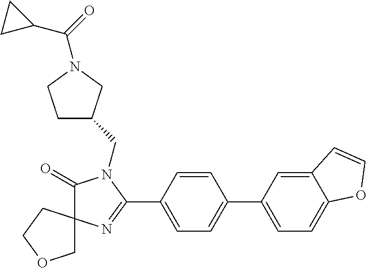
C1(=O)N(CC2CCN(C(=O)C3CC3)C2)C(C2=CC=C(C3=CC=C4C(=C3)C=CO4)C=C2)=NC12COCC2
